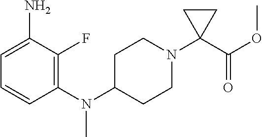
C1=C(N)C(F)=C(N(C2CCN(C3(C(OC)=O)CC3)CC2)C)C=C1
